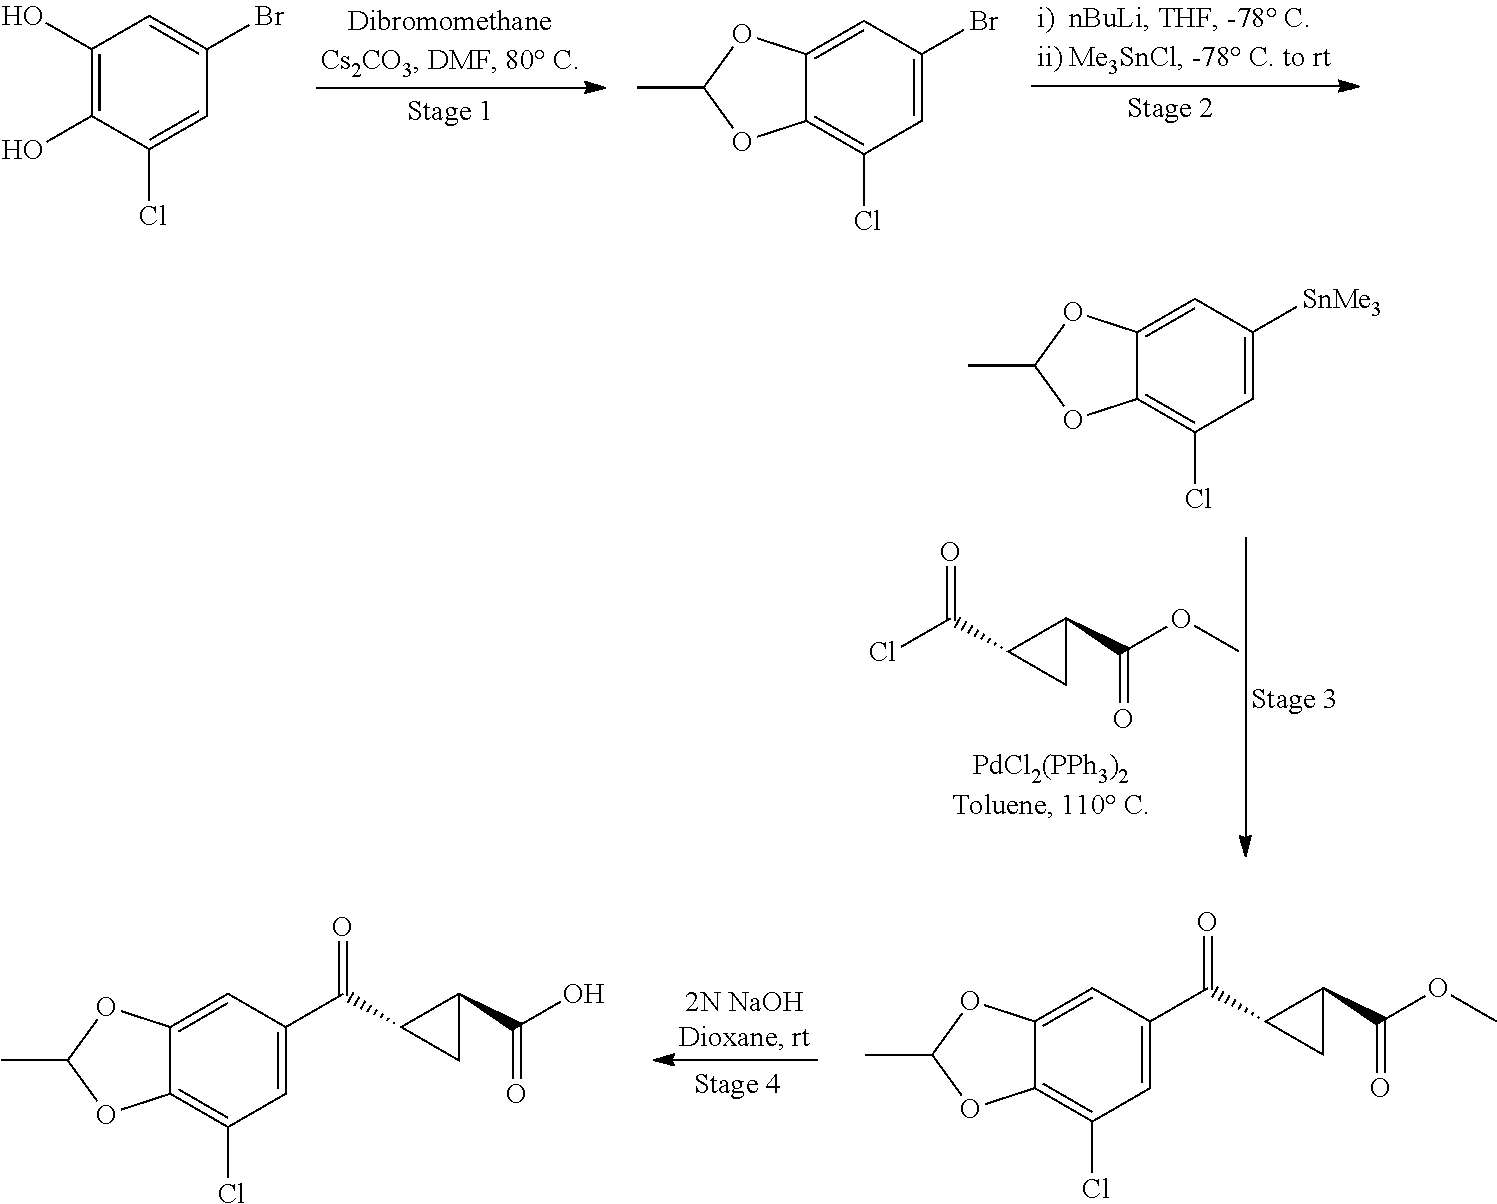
C1(O)=C(O)C(Cl)=CC(Br)=C1.C1=C(Br)C=C2C(=C1Cl)OC(C)O2.ClC(C1C(C(OC)=O)C1)=O.C1=C([SnMe3])C=C2C(=C1Cl)OC(C)O2.C1(C(C2C(C(OC)=O)C2)=O)=CC(Cl)=C2C(=C1)OC(C)O2.C1(C(C2C(C(O)=O)C2)=O)=CC(Cl)=C2C(=C1)OC(C)O2
